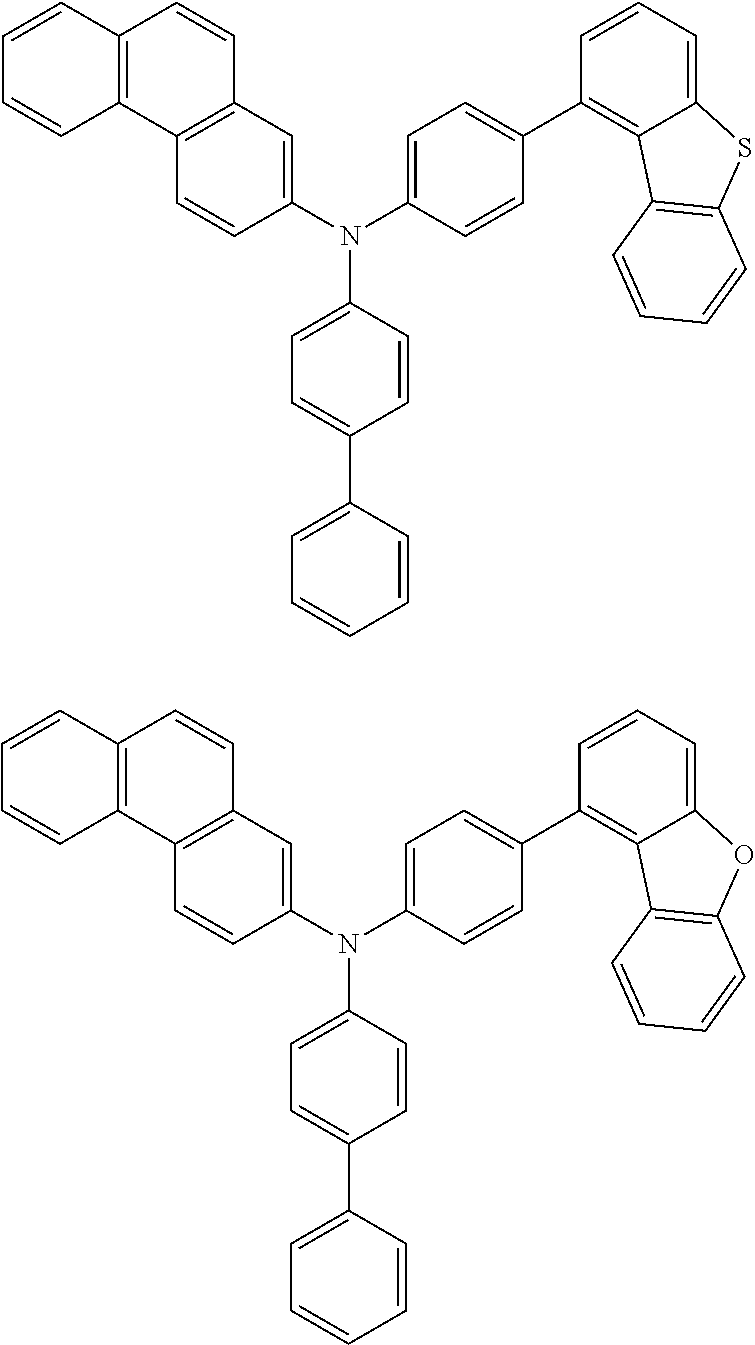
C12=C(C=C(N(C3=CC=C(C4=CC=CC=C4)C=C3)C3=CC=C(C4=C5C(=CC=C4)SC4=C5C=CC=C4)C=C3)C=C1)C=CC1=C2C=CC=C1.C12=C(C=C(N(C3=CC=C(C4=CC=CC=C4)C=C3)C3=CC=C(C4=C5C(=CC=C4)OC4=C5C=CC=C4)C=C3)C=C1)C=CC1=C2C=CC=C1
